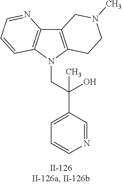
C12=C(N(CC(C3=CC=CN=C3)(O)C)C3=C1N=CC=C3)CCN(C)C2
